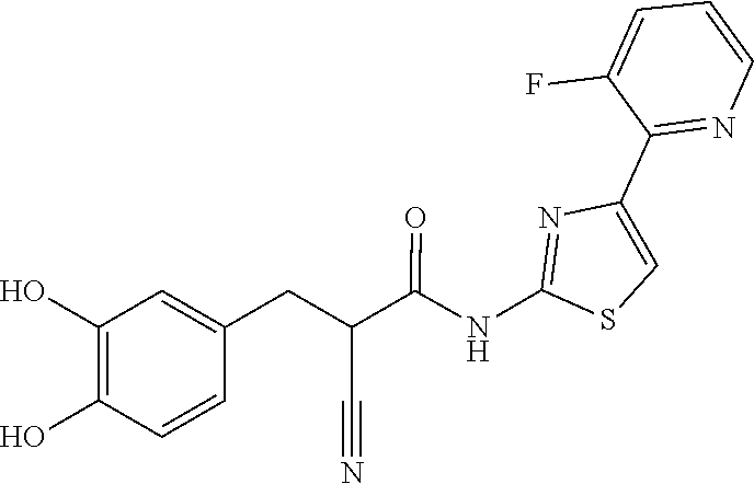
C1(C2=NC=CC=C2F)=CSC(NC(C(C#N)CC2=CC(O)=C(O)C=C2)=O)=N1
